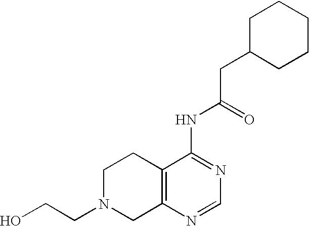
C1N(CCO)CC2=C(C1)C(NC(CC1CCCCC1)=O)=NC=N2
